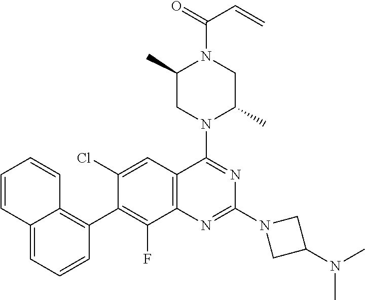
C12=CC=CC(C3=C(F)C4=C(C=C3Cl)C(N3C(C)CN(C(=O)C=C)C(C)C3)=NC(N3CC(N(C)C)C3)=N4)=C1C=CC=C2
